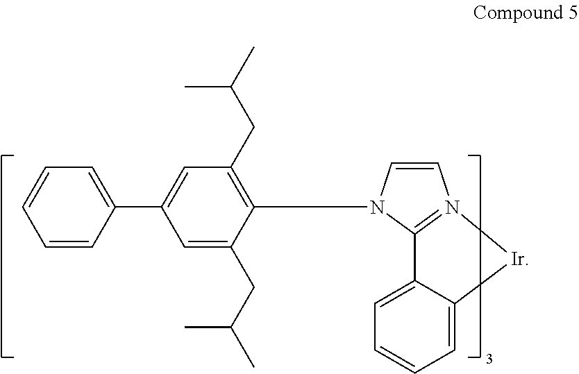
C1=C2C(=CC=C1)C1=N(C=CN1C1=C(CC(C)C)C=C(C3=CC=CC=C3)C=C1CC(C)C)[Ir]2
